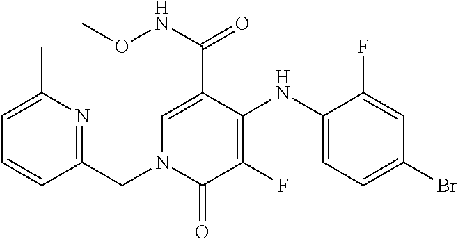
C1(NC2=C(F)C(=O)N(CC3=NC(C)=CC=C3)C=C2C(NOC)=O)=CC=C(Br)C=C1F
